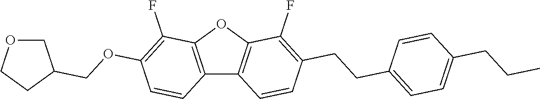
C12=C(OC3=C1C=CC(CCC1=CC=C(CCC)C=C1)=C3F)C(F)=C(OCC1COCC1)C=C2
